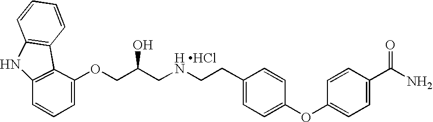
C12=C(C(OCC(CNCCC3=CC=C(OC4=CC=C(C(N)=O)C=C4)C=C3)O)=CC=C1)C1=C(N2)C=CC=C1.Cl
